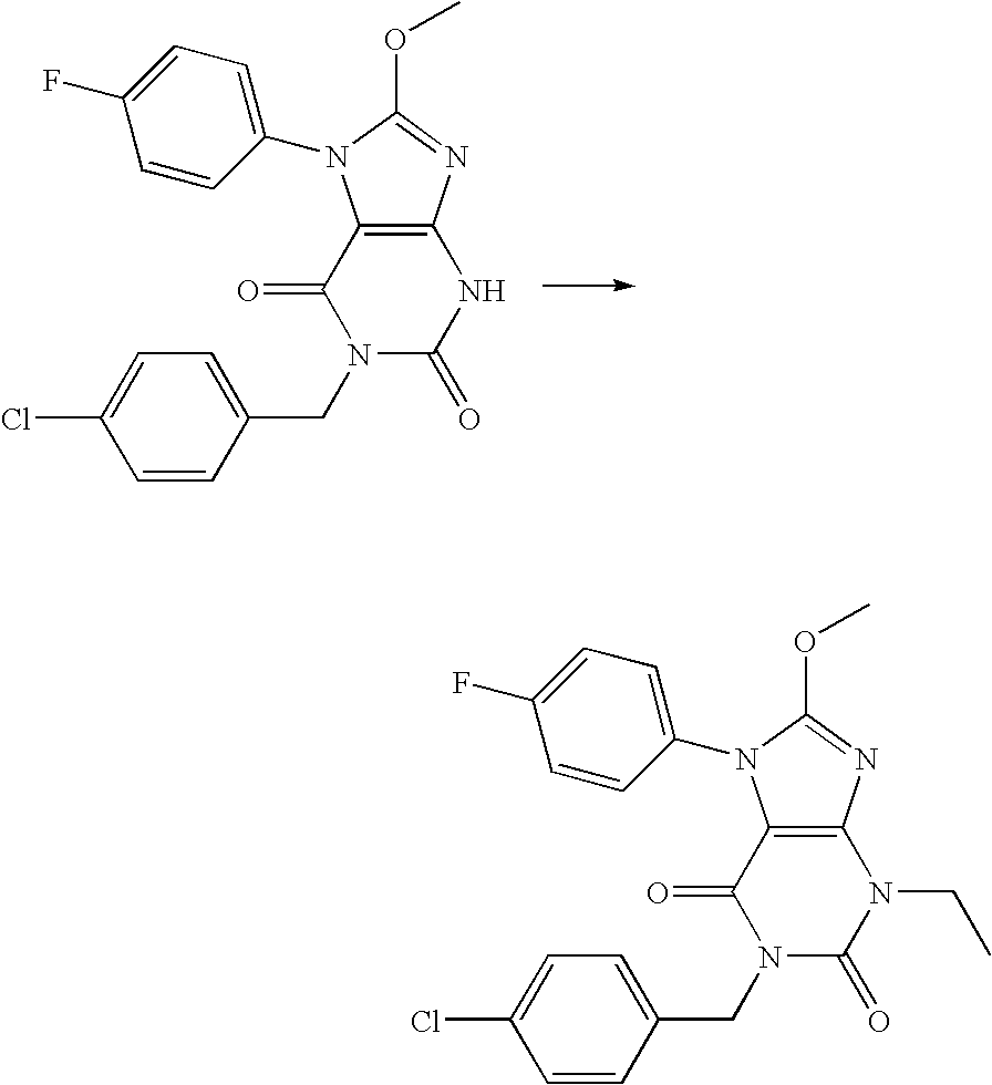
C12=C(N=C(OC)N1C1=CC=C(F)C=C1)NC(=O)N(CC1=CC=C(Cl)C=C1)C2=O.C12=C(N=C(OC)N1C1=CC=C(F)C=C1)N(CC)C(=O)N(CC1=CC=C(Cl)C=C1)C2=O
